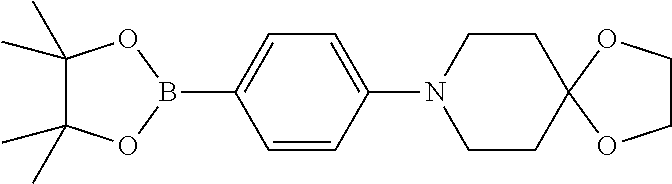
C1=CC(N2CCC3(CC2)OCCO3)=CC=C1B1OC(C)(C)C(C)(C)O1
